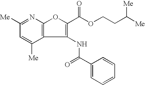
C12=C(N=C([Me])C=C1[Me])OC(C(OCCC([Me])[Me])=O)=C2NC(C1=CC=CC=C1)=O
